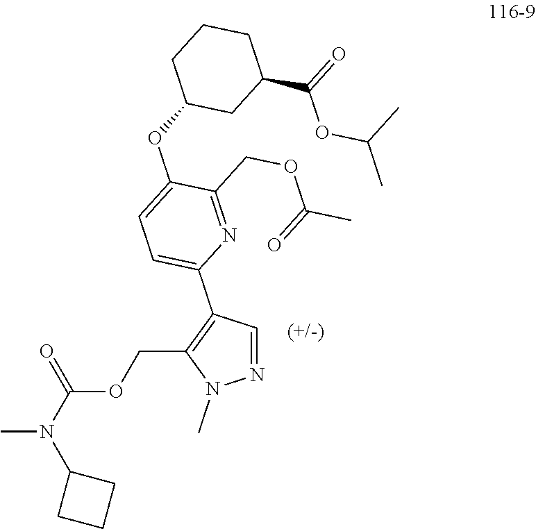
N1=CC(C2=CC=C(OC3CC(C(=O)OC(C)C)CCC3)C(COC(=O)C)=N2)=C(COC(N(C)C2CCC2)=O)N1C
